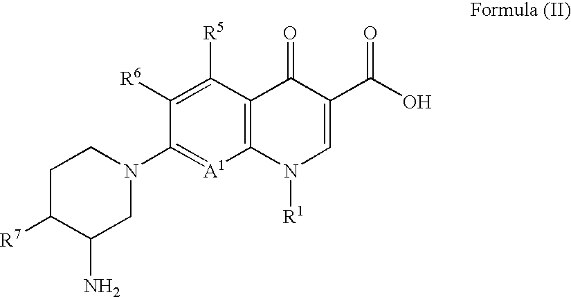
C1([R5])=C([R6])C(N2CCC([R7])C(N)C2)=[A1]C2=C1C(=O)C(C(O)=O)=CN2[R1]
